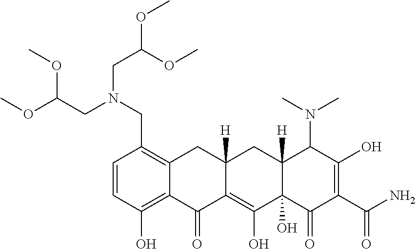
C1=CC(O)=C2C(=C1CN(CC(OC)OC)CC(OC)OC)CC1([H])C(=C(O)C3(O)C([H])(C1)C(N(C)C)C(O)=C(C(N)=O)C3=O)C2=O
